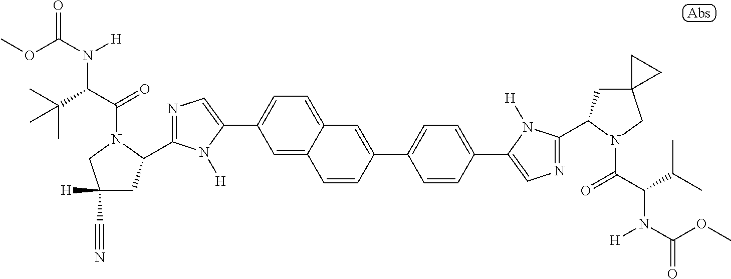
COC(=O)N(C(C(C)(C)C)C(=O)N1C(C2=NC=C(C3=CC=C4C(=C3)C=CC(C3=CC=C(C5=CN=C(C6CC7(CN6C(=O)C(N([H])C(=O)OC)C(C)C)CC7)N5[H])C=C3)=C4)N2[H])CC([H])(C#N)C1)[H]
